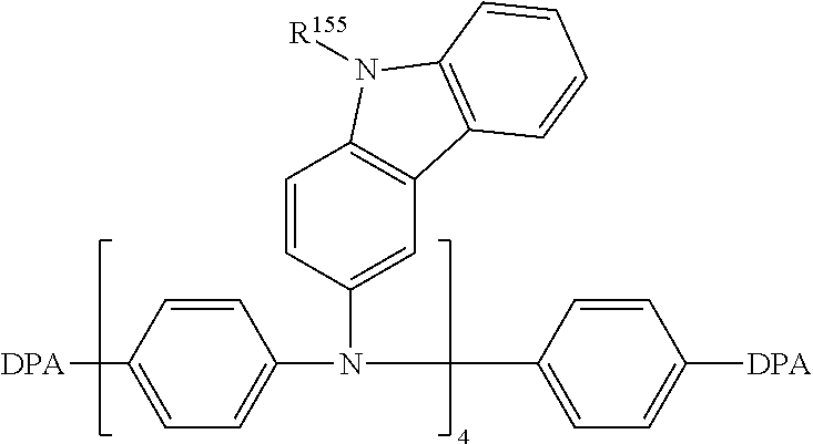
C1=CC([DPA])=CC=C1N(C1=CC2=C(C=C1)N([R155])C1=C2C=CC=C1)C1=CC=C([DPA])C=C1
